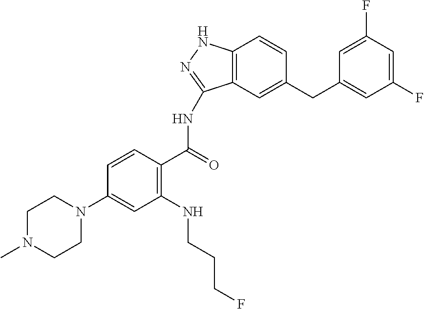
C1(F)=CC(F)=CC(CC2=CC3=C(C=C2)NN=C3NC(C2=C(NCCCF)C=C(N3CCN(C)CC3)C=C2)=O)=C1
